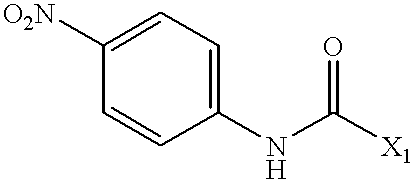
C1=CC([O2N])=CC=C1NC([X1])=O
